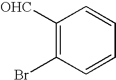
C1([OHC])=C(Br)C=CC=C1
